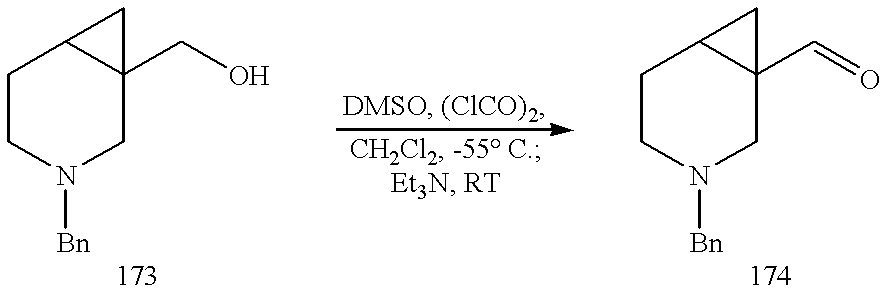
C1CN([Bn])CC2(CO)C1C2.C1CN([Bn])CC2(C=O)C1C2
